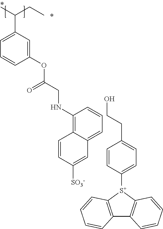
CC(CC)C1=CC=CC(OC(=O)CNC2=C3C(=CC=C2)C=C([SO3-])C=C3)=C1.C(O)CC1=CC=C([S+]2C3=C(C4=C2C=CC=C4)C=CC=C3)C=C1
